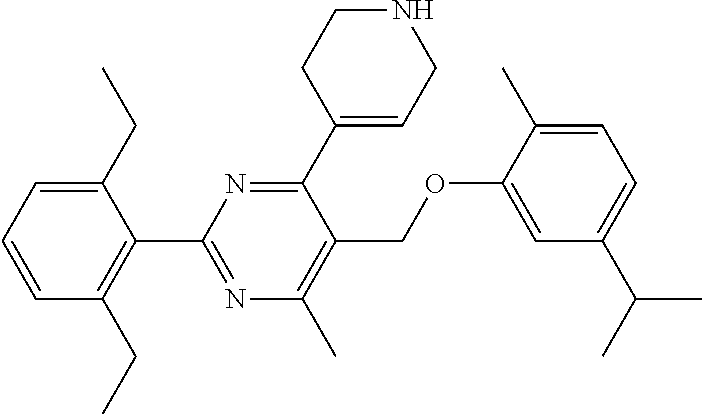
C1(CC)=CC=CC(CC)=C1C1=NC(C)=C(COC2=CC(C(C)C)=CC=C2C)C(C2=CCNCC2)=N1
